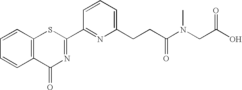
C1(C2=NC(CCC(=O)N(CC(O)=O)C)=CC=C2)=NC(=O)C2=C(S1)C=CC=C2
